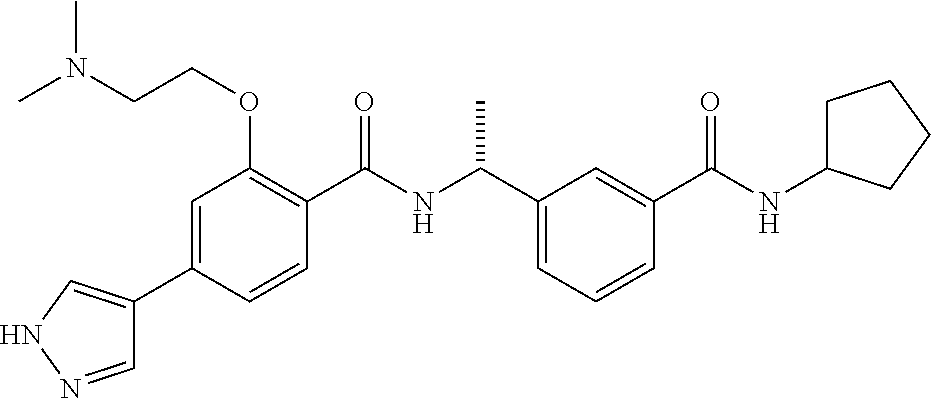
C1=CC(C(=O)NC(C)C2=CC=CC(C(=O)NC3CCCC3)=C2)=C(OCCN(C)C)C=C1C1=CNN=C1
